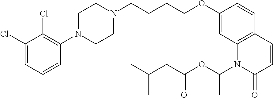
C1(Cl)=CC=CC(N2CCN(CCCCOC3=CC4=C(C=C3)C=CC(=O)N4C(OC(=O)CC(C)C)C)CC2)=C1Cl
